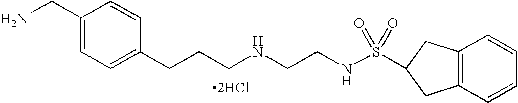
[2HCl].C1(CN)=CC=C(CCCNCCNS(=O)(=O)C2CC3=C(C=CC=C3)C2)C=C1
